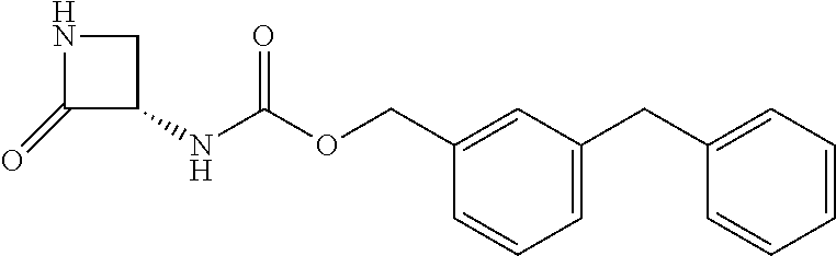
C1(=O)C(NC(OCC2=CC(CC3=CC=CC=C3)=CC=C2)=O)CN1
